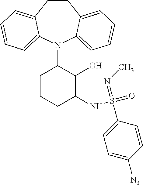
C1CC2=CC=CC=C2N(C2C(O)C(NS(=O)(=NC)C3=CC=C([N3])C=C3)CCC2)C2=CC=CC=C12
